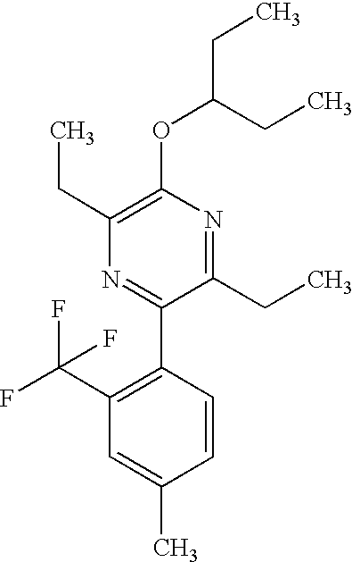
C1(OC(CC)CC)=C(CC)N=C(C2=C(C(F)(F)F)C=C(C)C=C2)C(CC)=N1
